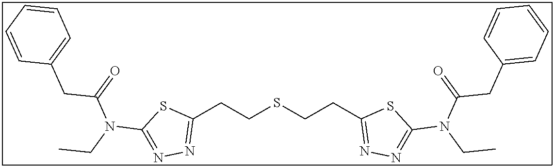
C1(CCSCCC2=NN=C(N(CC)C(=O)CC3=CC=CC=C3)S2)=NN=C(N(CC)C(=O)CC2=CC=CC=C2)S1
